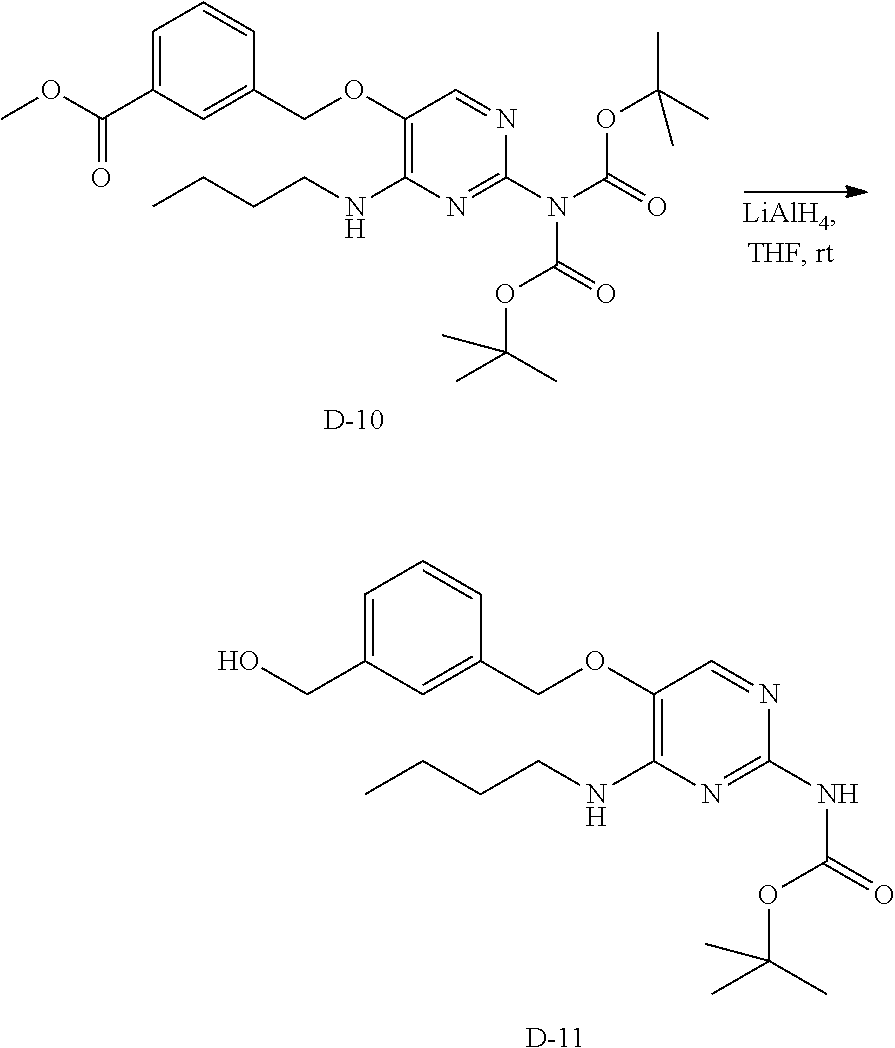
C1(N(C(=O)OC(C)(C)C)C(OC(C)(C)C)=O)=NC(NCCCC)=C(OCC2=CC(C(OC)=O)=CC=C2)C=N1.[D].C1(NC(OC(C)(C)C)=O)=NC(NCCCC)=C(OCC2=CC(CO)=CC=C2)C=N1.[D]
